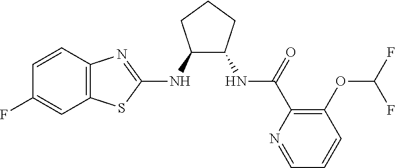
C12=C(C=CC(F)=C1)N=C(NC1C(NC(C3=C(OC(F)F)C=CC=N3)=O)CCC1)S2
